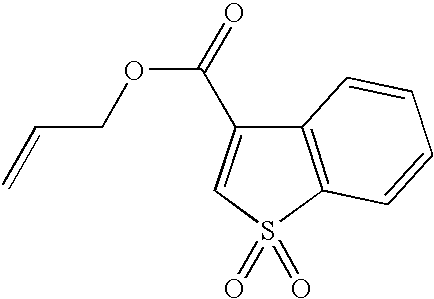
C12=C(S(=O)(=O)C=C1C(=O)OCC=C)C=CC=C2
